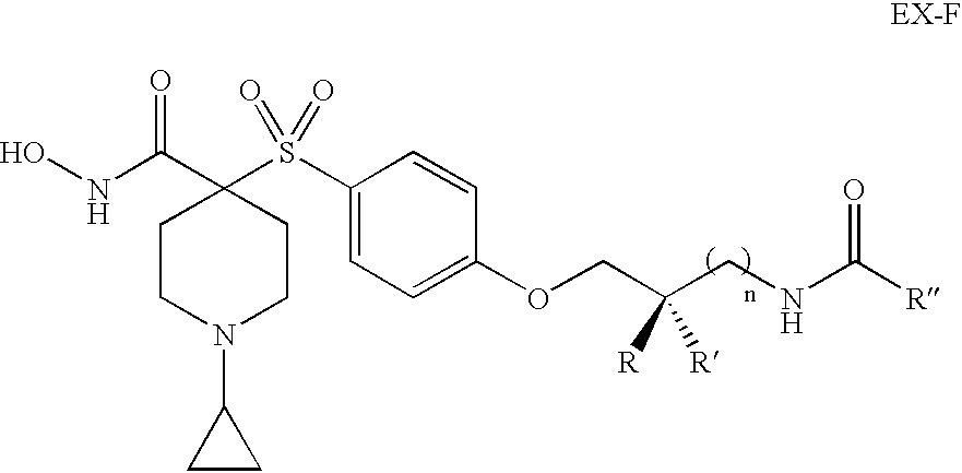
C1CN(C2CC2)CCC1(C(NO)=O)S(C1=CC=C(OCC(CNC([R])=O)([R])[R])C=C1)(=O)=O
